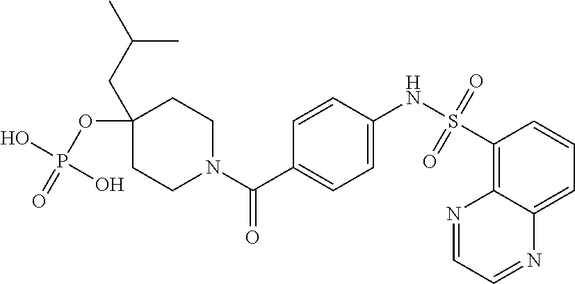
C1CN(C(C2=CC=C(NS(=O)(=O)C3=C4C(=CC=C3)N=CC=N4)C=C2)=O)CCC1(OP(O)(=O)O)CC(C)C
